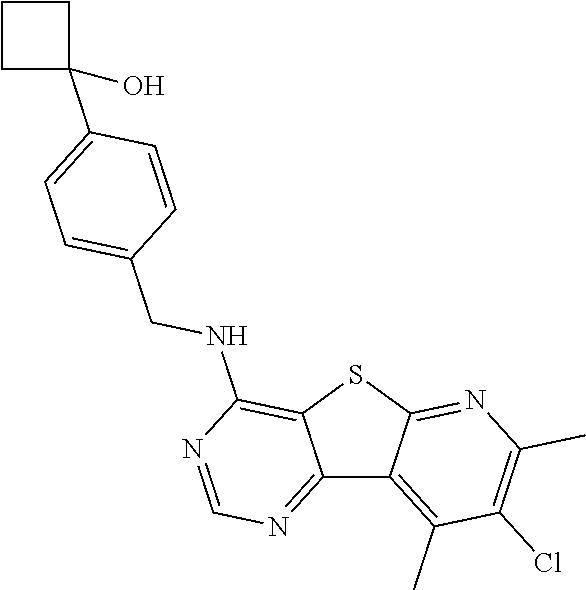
C12=NC=NC(NCC3=CC=C(C4(O)CCC4)C=C3)=C1SC1=NC(C)=C(Cl)C(C)=C21
